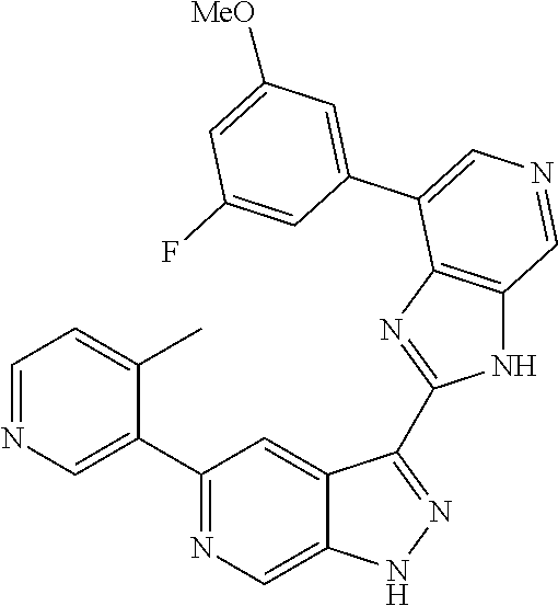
C1(C2=CN=CC=C2C)=NC=C2C(=C1)C(C1=NC3=C(N1)C=NC=C3C1=CC([MeO])=CC(F)=C1)=NN2
